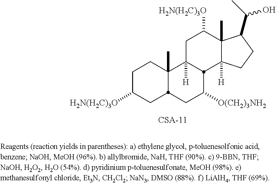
C1C([H2N(H2C)3O])CC2C(C)(C1)C1([H])CC([H2N(H2C)3O])C3(C)C([H])(CCC3C(C)O)C1C([O(CH2)3NH2])C2
